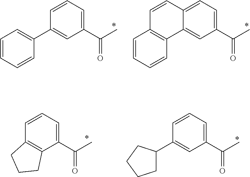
C1(C(C)=O)=CC=CC(C2=CC=CC=C2)=C1.C1(C(C)=O)=CC=C2C(=C1)C1=C(C=CC=C1)C=C2.C1(C(C)=O)=CC=CC2=C1CCC2.C1(C(C)=O)=CC=CC(C2CCCC2)=C1
